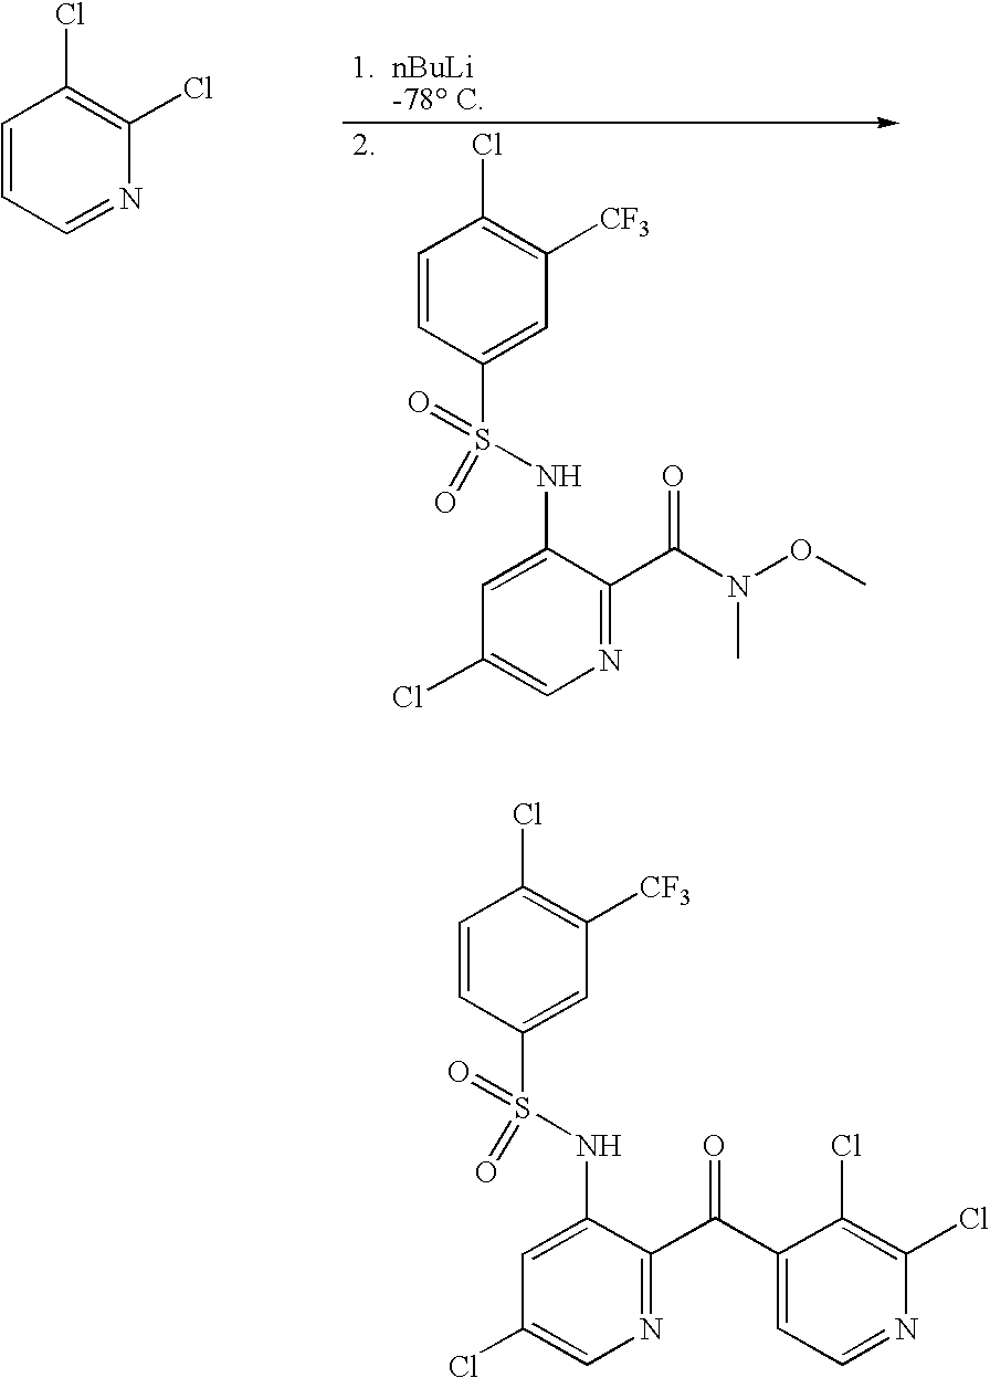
C1=CC(S(NC2=CC(Cl)=CN=C2C(N(C)OC)=O)(=O)=O)=CC([CF3])=C1Cl.C1=CC=NC(Cl)=C1Cl.C1=CC(S(NC2=CC(Cl)=CN=C2C(C2=CC=NC(Cl)=C2Cl)=O)(=O)=O)=CC([CF3])=C1Cl
